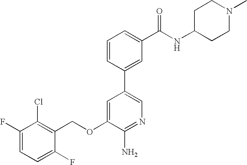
C1(F)=CC=C(F)C(COC2=CC(C3=CC(C(NC4CCN(C)CC4)=O)=CC=C3)=CN=C2N)=C1Cl
